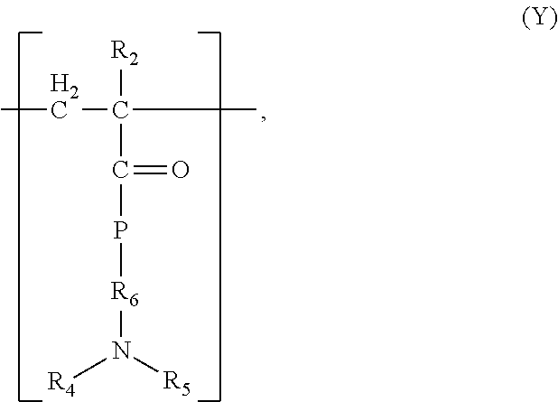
CCC([R2])(C(P[R6]N([R4])[R5])=O)C
